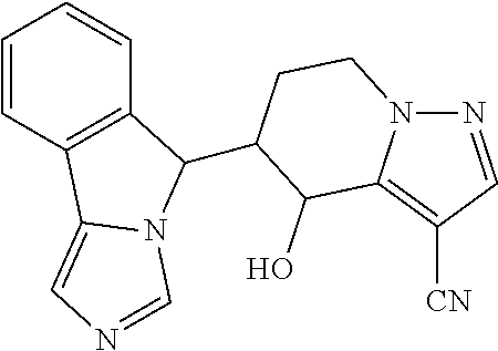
C1=CC2=C(C=C1)C(C1CCN3N=CC([CN])=C3C1O)N1C2=CN=C1
